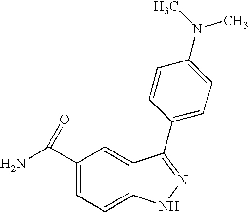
C1(C(=O)N)=CC=C2C(=C1)C(C1=CC=C(N(C)C)C=C1)=NN2
